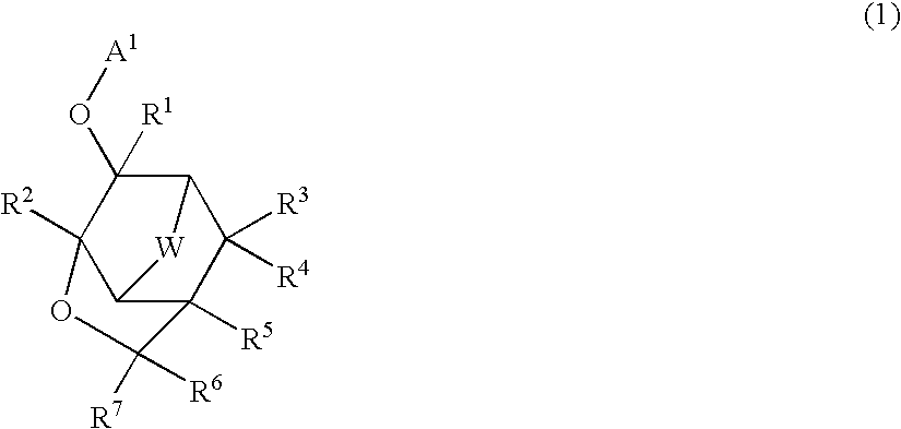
C12C(O[A1])([R1])C3([R2])C(C([R5])(C1([R3])[R4])C([R6])([R7])O3)[W]2
